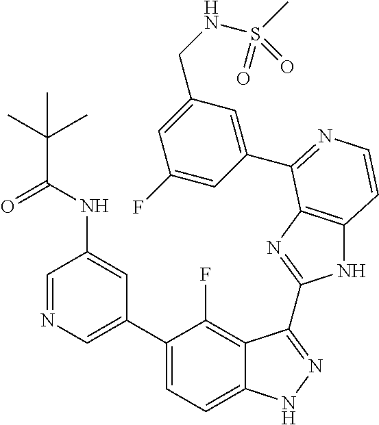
C1=C(C2=CC=C3C(=C2F)C(C2=NC4=C(N2)C=CN=C4C2=CC(CNS(C)(=O)=O)=CC(F)=C2)=NN3)C=C(NC(=O)C(C)(C)C)C=N1
